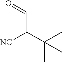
C(C(C(C)(C)C)[NC])=O
